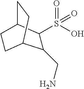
C1(CN)C(S(O)(=O)=O)C2CCC1CC2
